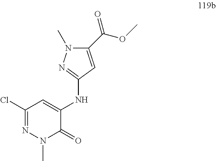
C1(Cl)=NN(C)C(=O)C(NC2=NN(C)C(C(OC)=O)=C2)=C1
